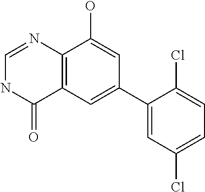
C12=C(C=C(C3=CC(Cl)=CC=C3Cl)C=C1O)C(=O)NC=N2
